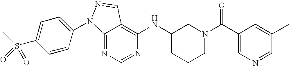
C12=NC=NC(NC3CCCN(C(C4=CN=CC(C)=C4)=O)C3)=C1C=NN2C1=CC=C(S(C)(=O)=O)C=C1
